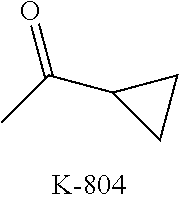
O=C(C)C1CC1
